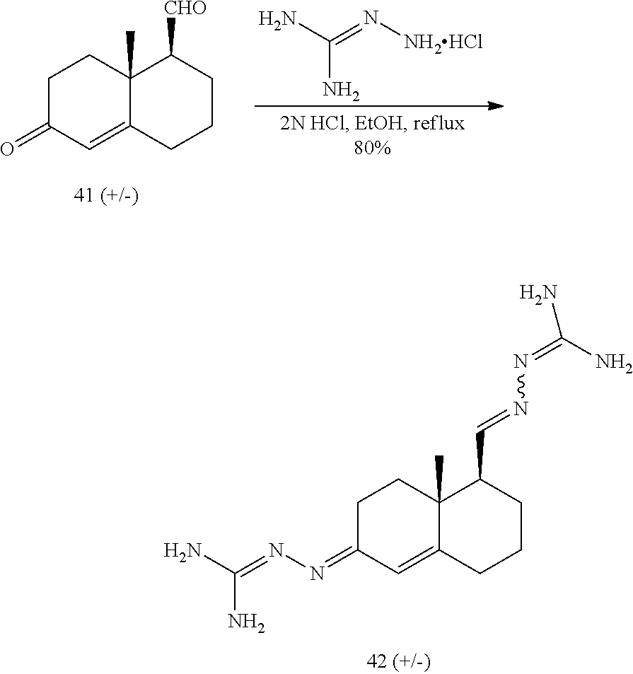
NC(=NN=C1C=C2C(C)(CC1)C(C=NN=C(N)N)CCC2)N.C1C(=O)C=C2C(C)(C1)C([CHO])CCC2.NC(=N[NH2HCl])N
